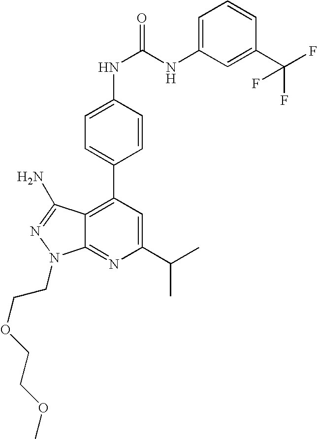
C1(C(C)C)=CC(C2=CC=C(NC(=O)NC3=CC=CC(C(F)(F)F)=C3)C=C2)=C2C(=N1)N(CCOCCOC)N=C2N
